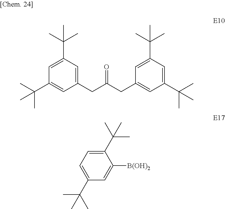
C1(CC(CC2=CC(C(C)(C)C)=CC(C(C)(C)C)=C2)=O)=CC(C(C)(C)C)=CC(C(C)(C)C)=C1.C1(C(C)(C)C)=CC=C(C(C)(C)C)C=C1[B(OH)2]
